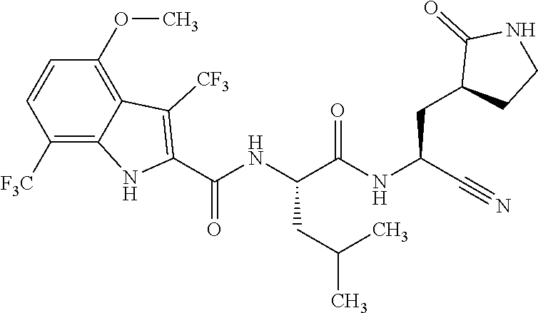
O=C(NC(C#N)CC1CCNC1=O)C(NC(C1=C([CF3])C2=C(OC)C=CC([F3C])=C2N1)=O)CC(C)C
